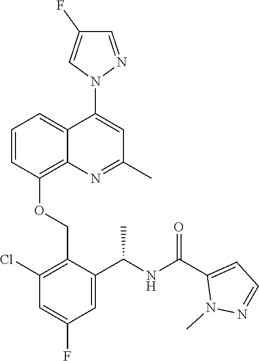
C1=CC(OCC2=C(Cl)C=C(F)C=C2C(NC(C2=CC=NN2C)=O)C)=C2C(=C1)C(N1N=CC(F)=C1)=CC(C)=N2
